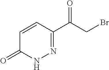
C1=CC(C(CBr)=O)=NNC1=O
